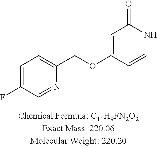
C1=C(F)C=NC(COC2=CC(=O)NC=C2)=C1
